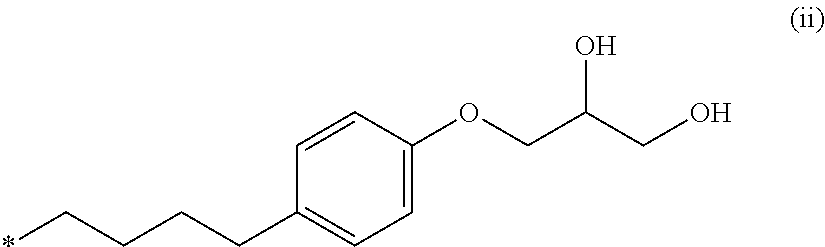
*CCCCC1=CC=C(OCC(CO)O)C=C1
